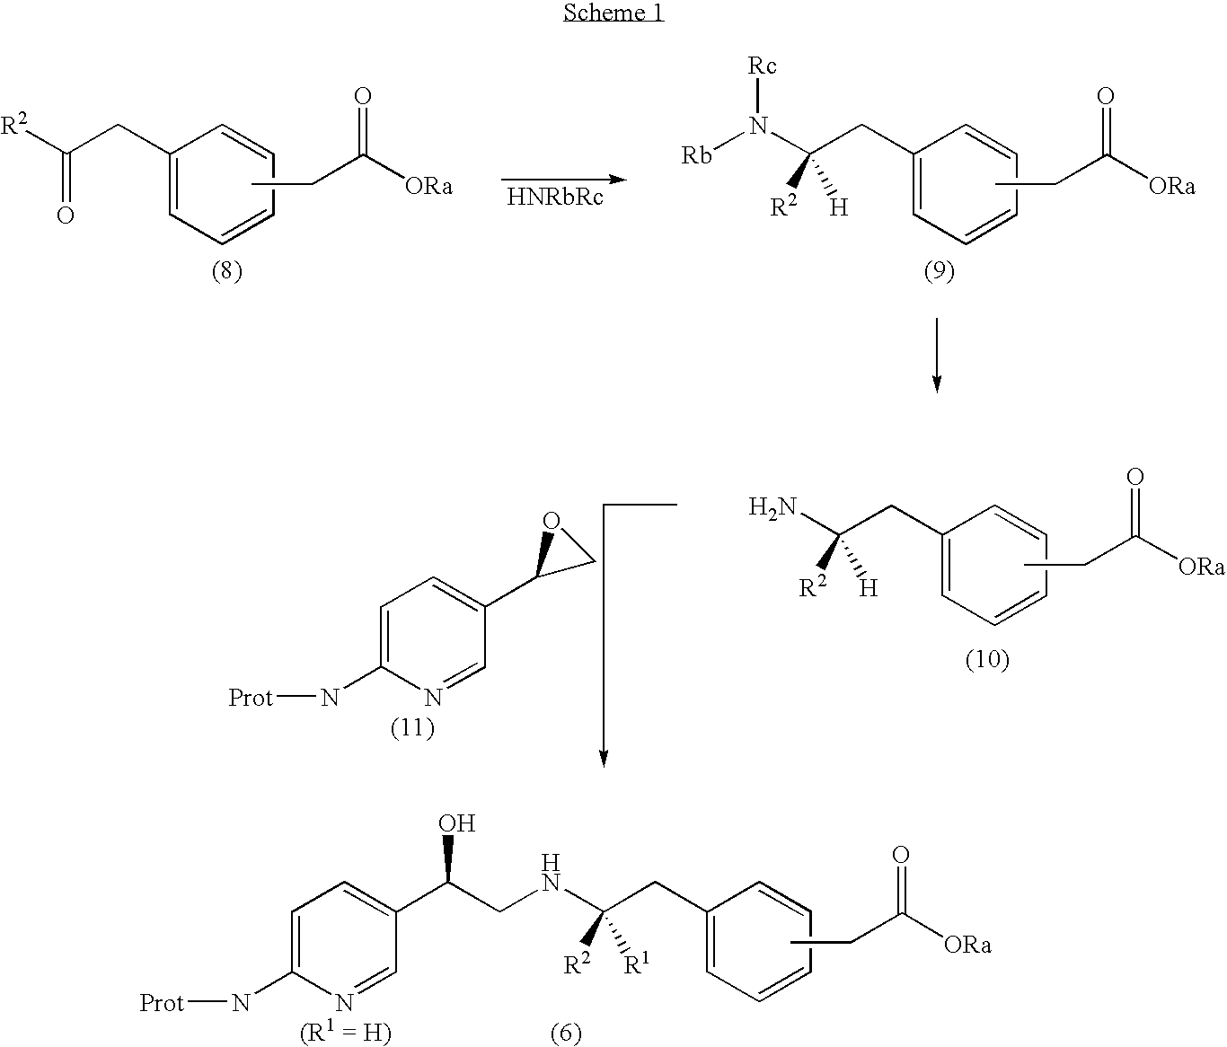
[R2]C(CC1=CC=CC=C1)=O.CCC([ORa])=O.N(C(CC1=CC=CC=C1)([R2])[H])([Rb])[Rc].CCC([ORa])=O.NC(CC1=CC=CC=C1)([R2])[H].CCC([ORa])=O.C1=C(N[Prot])N=CC(C2CO2)=C1.CCC([ORa])=O.C1=C(N[Prot])N=CC(C(CNC(CC2=CC=CC=C2)([R2])[R1])O)=C1
